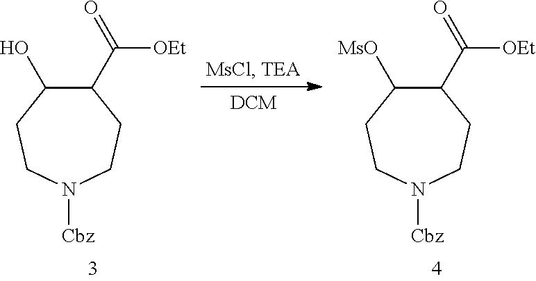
C1(C([OEt])=O)C(O)CCN([Cbz])CC1.C1(C([OEt])=O)C([MsO])CCN([Cbz])CC1
